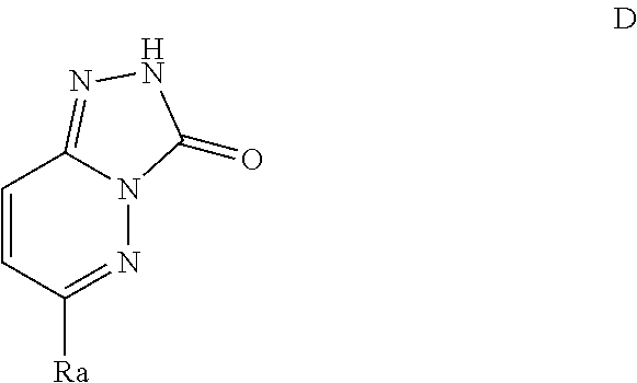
C1=CC([Ra])=NN2C1=NNC2=O
